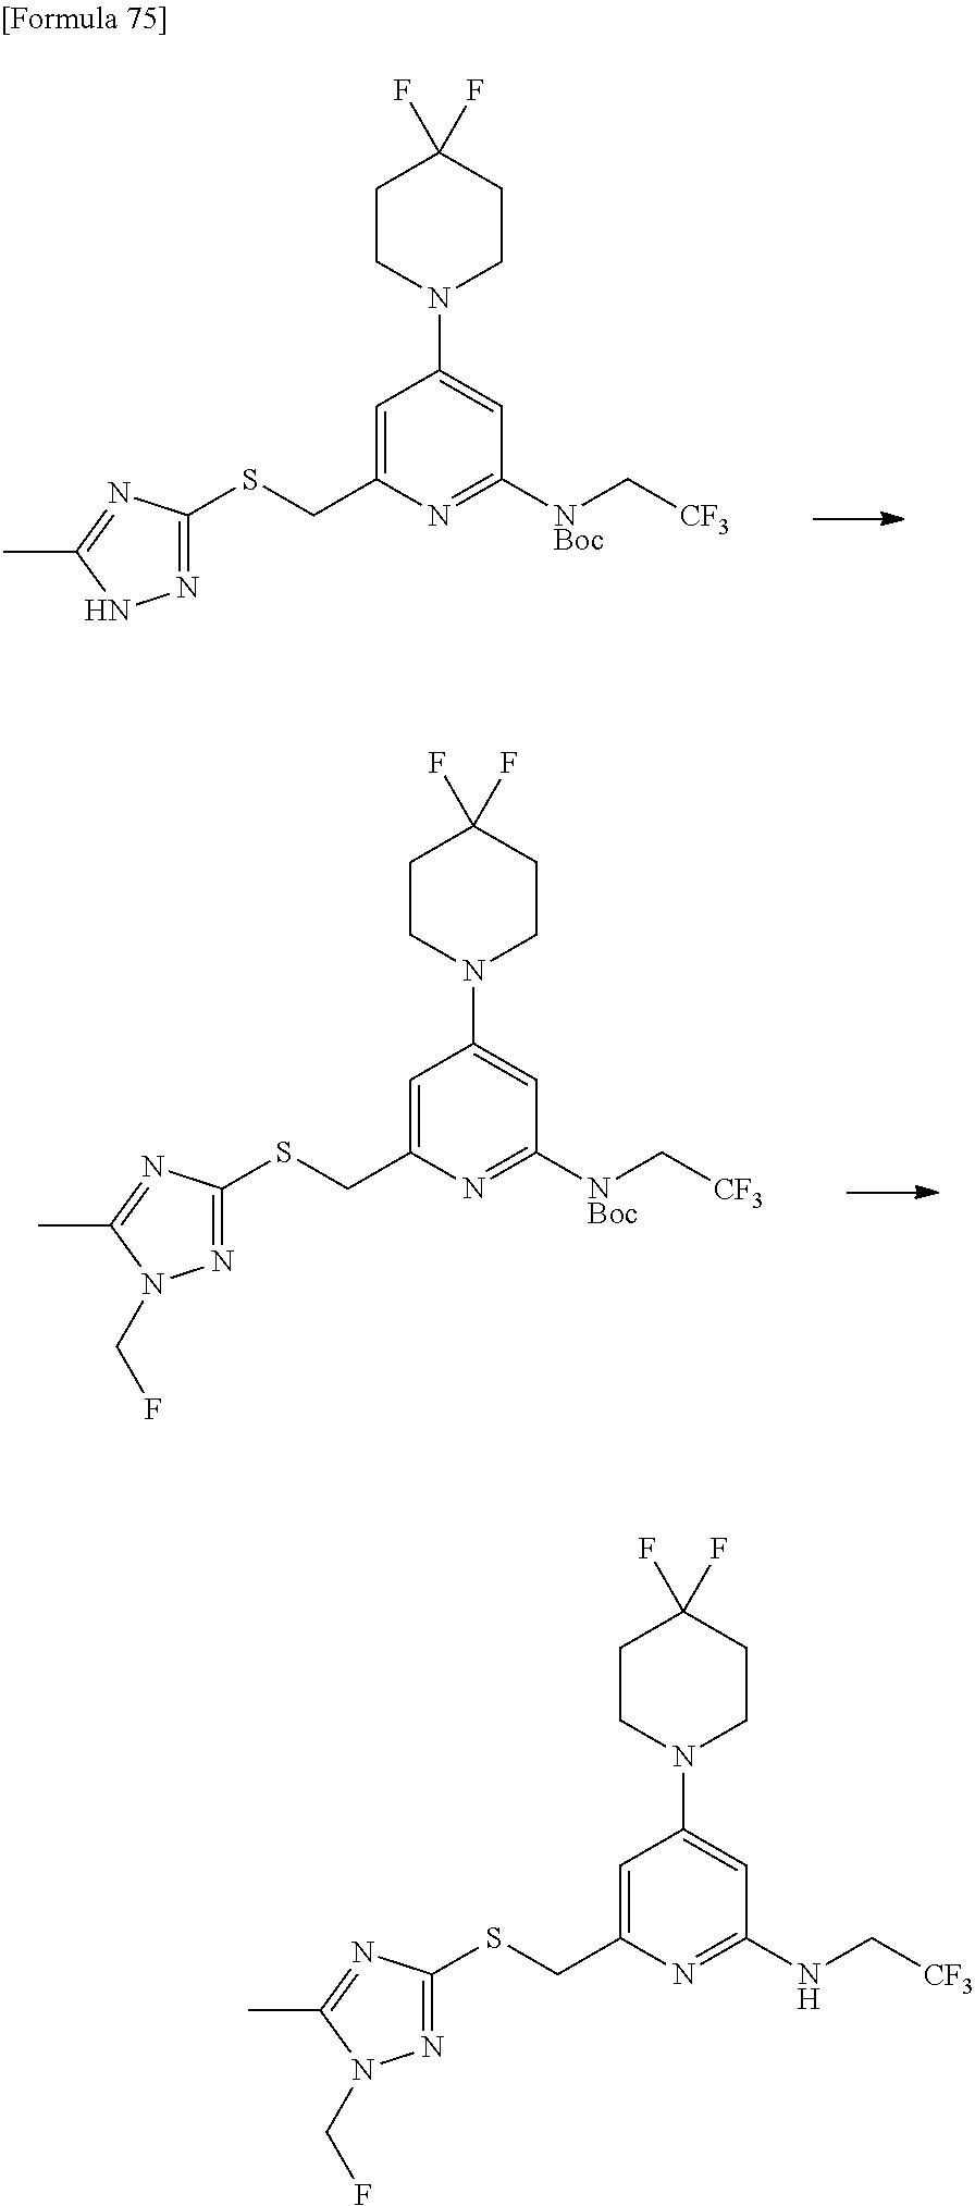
C1=C(CSC2=NNC(C)=N2)N=C([NBoc]C[CF3])C=C1N1CCC(F)(F)CC1.C1=C(CSC2=NN(CF)C(C)=N2)N=C([NBoc]C[CF3])C=C1N1CCC(F)(F)CC1.C1=C(CSC2=NN(CF)C(C)=N2)N=C(NC[CF3])C=C1N1CCC(F)(F)CC1
